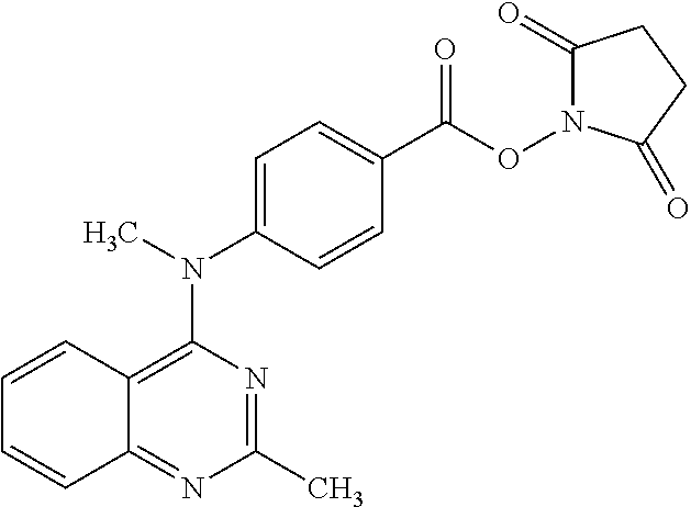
C12=C(N(C3=CC=C(C(=O)ON4C(=O)CCC4=O)C=C3)C)N=C(C)N=C1C=CC=C2
